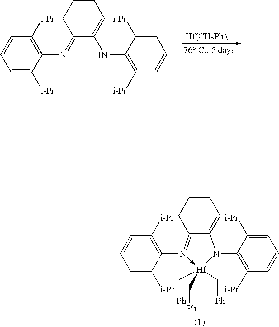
C1=C([i-Pr])C(N=C2C(NC3=C([i-Pr])C=CC=C3[i-Pr])=CCCC2)=C([i-Pr])C=C1.[Hf(CH2Ph)4].C12=N(C3=C([i-Pr])C=CC=C3[i-Pr])->[Hf](C[Ph])(C[Ph])(C[Ph])N(C3=C([i-Pr])C=CC=C3[i-Pr])C1=CCCC2
